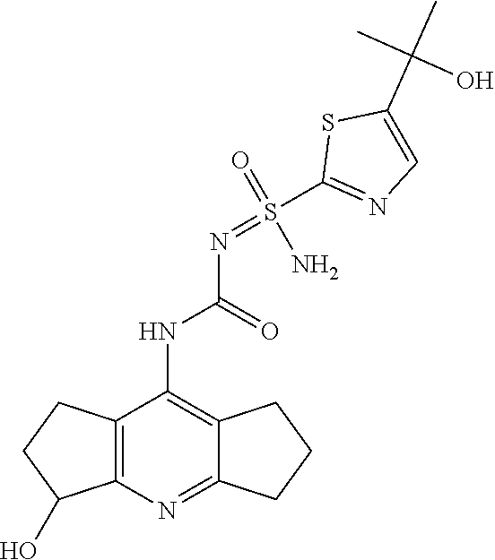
C12=C(N=C3C(=C1NC(N=S(C1=NC=C(C(C)(C)O)S1)(N)=O)=O)CCC3)C(O)CC2
